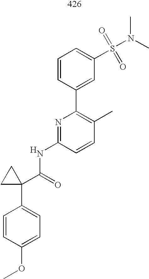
C1=CC(OC)=CC=C1C1(C(NC2=NC(C3=CC(S(N(C)C)(=O)=O)=CC=C3)=C(C)C=C2)=O)CC1.[H]
